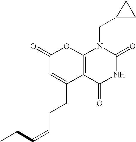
C1(=O)C=C(CCC=CCC)C2=C(O1)N(CC1CC1)C(=O)NC2=O
